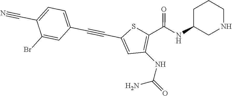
C1C(NC(=O)C2=C(NC(=O)N)C=C(C#CC3=CC=C(C#N)C(Br)=C3)S2)CNCC1
